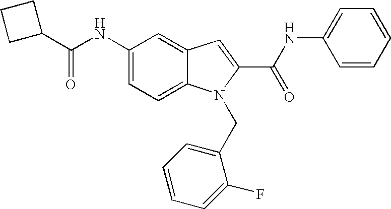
C1(C(NC2=CC=C3C(=C2)C=C(C(NC2=CC=CC=C2)=O)N3CC2=CC=CC=C2F)=O)CCC1
